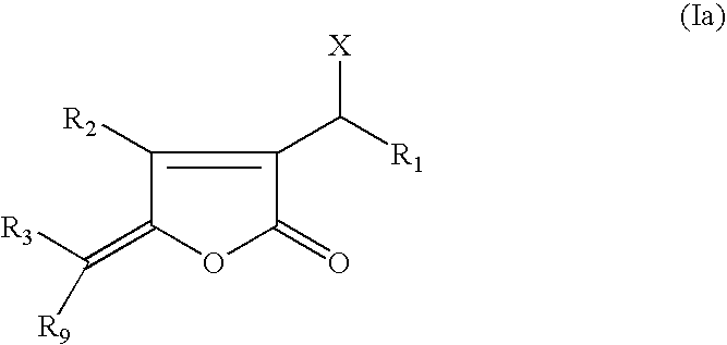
C1(=C([R3])[R9])OC(=O)C(C([R1])[X])=C1[R2]
